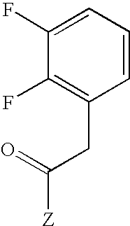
FC1=C(CC([Z])=O)C=CC=C1F
